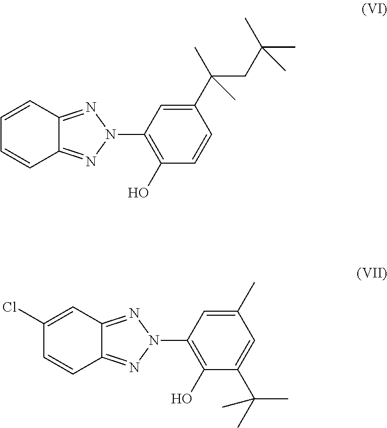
C1=CC=CC2=NN(C3=C(O)C=CC(C(CC(C)(C)C)(C)C)=C3)N=C12.C1=CC(Cl)=CC2=NN(C3=C(O)C(C(C)(C)C)=CC(C)=C3)N=C12
